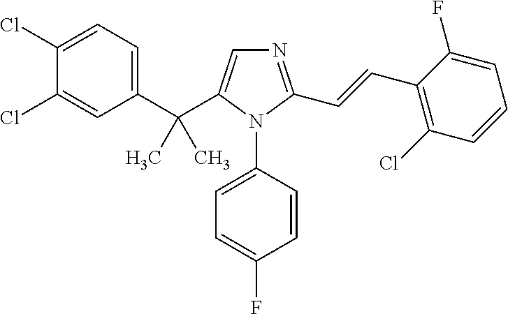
C1(Cl)=CC=C(C(C2=CN=C(C=CC3=C(Cl)C=CC=C3F)N2C2=CC=C(F)C=C2)(C)C)C=C1Cl
